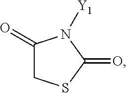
C1(=O)CSC(=O)N1[Y1]
